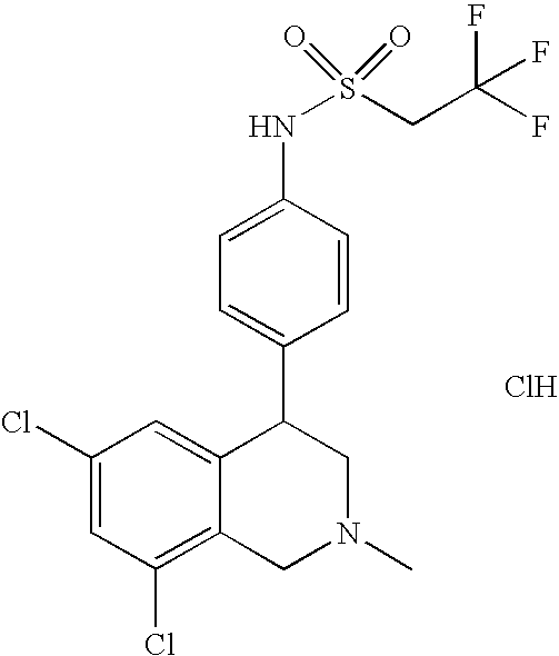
C1(Cl)=C2C(=CC(Cl)=C1)C(C1=CC=C(NS(CC(F)(F)F)(=O)=O)C=C1)CN(C)C2.Cl
